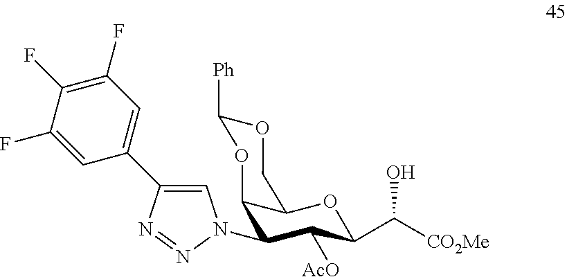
C1(N2C=C(C3=CC(F)=C(F)C(F)=C3)N=N2)C([AcO])C(C([CO2Me])O)OC2C1OC([Ph])OC2
